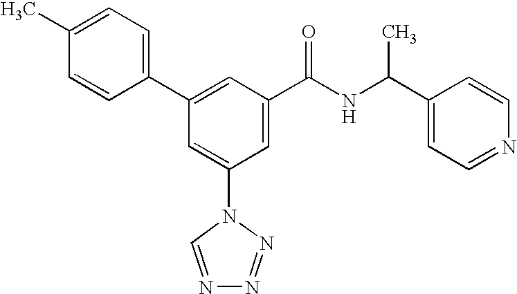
C1(C2=CC(C(NC(C3=CC=NC=C3)C)=O)=CC(N3C=NN=N3)=C2)=CC=C(C)C=C1
